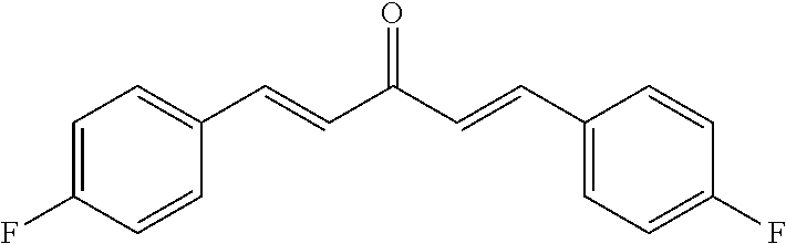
C1=CC(C=CC(=O)C=CC2=CC=C(F)C=C2)=CC=C1F
